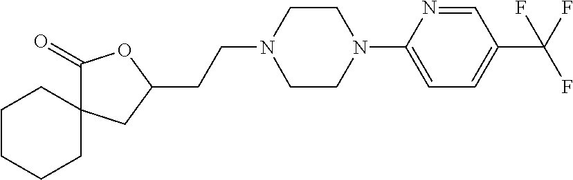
C1CCCCC12CC(CCN1CCN(C3=CC=C(C(F)(F)F)C=N3)CC1)OC2=O
